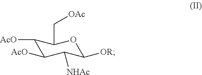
C1([AcO])C([AcO])C([NHAc])C([OR])OC1C[OAc]
